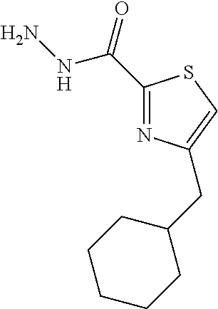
C(=O)(NN)C1=NC(CC2CCCCC2)=CS1
